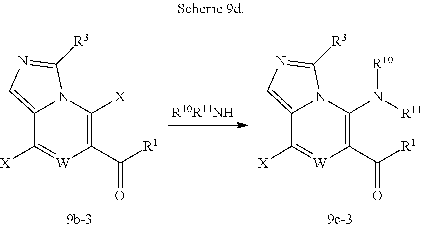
C12=CN=C([R3])N1C([X])=C(C(=O)[R1])[W]=C2[X].C12=CN=C([R3])N1C(N([R10])[R11])=C(C(=O)[R1])[W]=C2[X]
